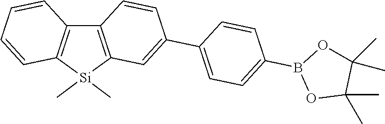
O1C(C)(C)C(C)(C)OB1C1=CC=C(C2=CC3=C(C4=C([Si]3(C)C)C=CC=C4)C=C2)C=C1
